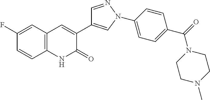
C12=C(C=C(F)C=C1)C=C(C1=CN(C3=CC=C(C(=O)N4CCN(C)CC4)C=C3)N=C1)C(=O)N2
